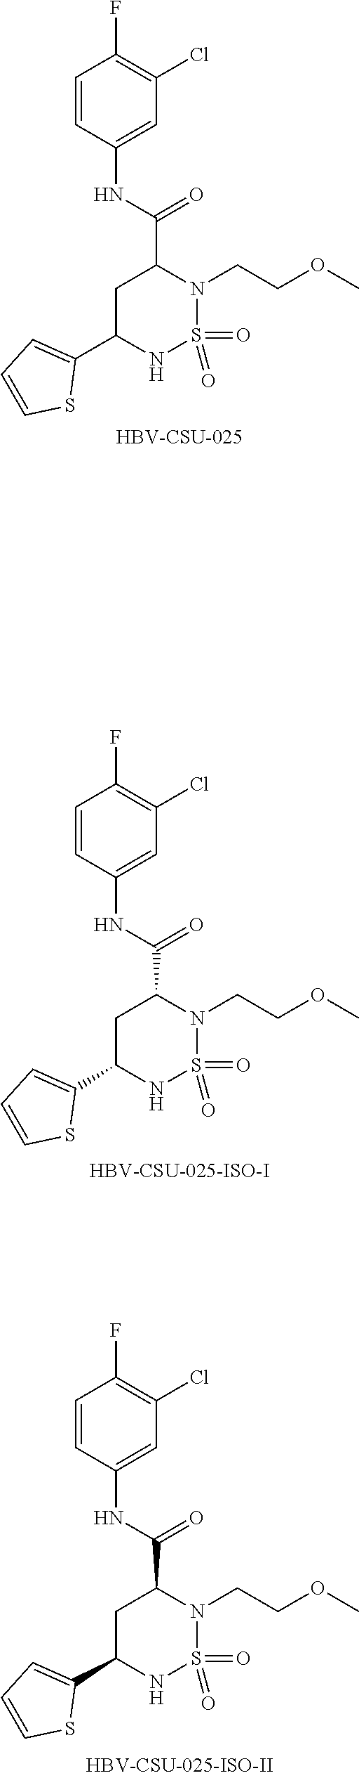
C1=CC(NC(C2CC(C3=CC=CS3)NS(=O)(=O)N2CCOC)=O)=CC(Cl)=C1F.[HBV-CSU-025].C1=CC(NC(C2CC(C3=CC=CS3)NS(=O)(=O)N2CCOC)=O)=CC(Cl)=C1F.C1=CC(NC(C2CC(C3=CC=CS3)NS(=O)(=O)N2CCOC)=O)=CC(Cl)=C1F
